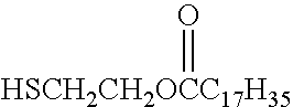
[HSCH2CH2OCC17H35]=O
